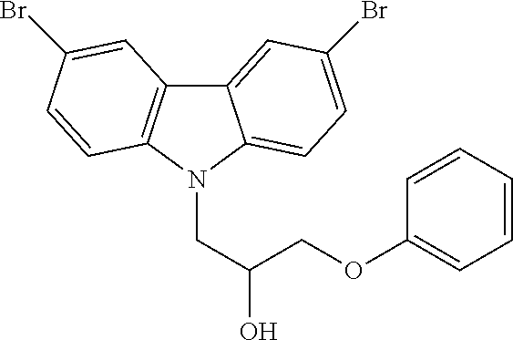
C12=C(N(CC(COC3=CC=CC=C3)O)C3=CC=C(Br)C=C13)C=CC(Br)=C2
